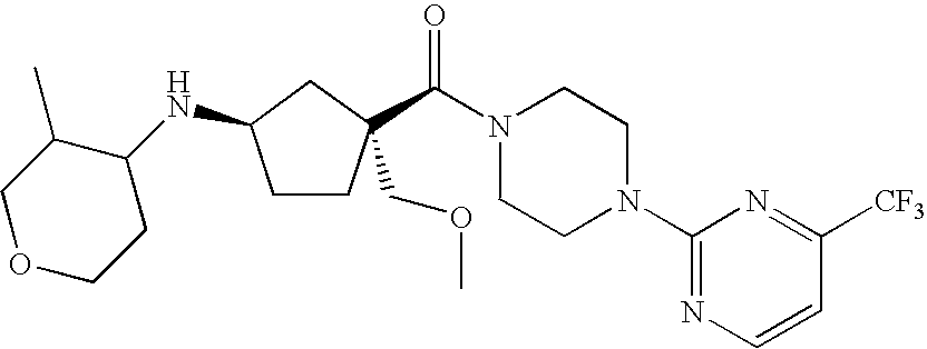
C1CC(C(N2CCN(C3=NC=CC([CF3])=N3)CC2)=O)(COC)CC1NC1C(C)COCC1
